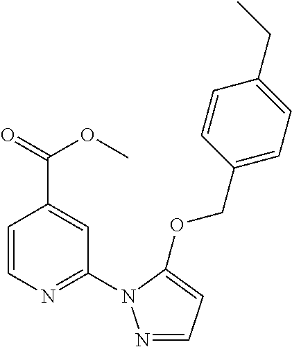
C(C1=CC(N2N=CC=C2OCC2=CC=C(CC)C=C2)=NC=C1)(=O)OC
